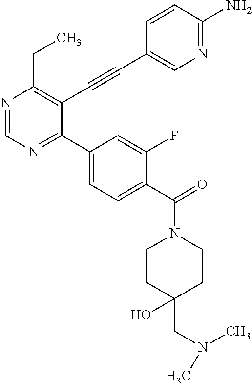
N1=CN=C(C2=CC=C(C(=O)N3CCC(CN(C)C)(O)CC3)C(F)=C2)C(C#CC2=CN=C(N)C=C2)=C1CC
